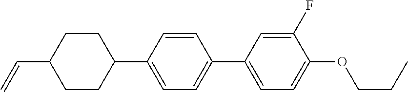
C1CC(C=C)CCC1C1=CC=C(C2=CC=C(OCCC)C(F)=C2)C=C1
